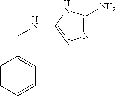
C1=CC=CC=C1CNC1=NN=C(N)N1
